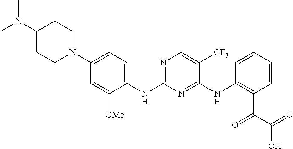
C1(N(C)C)CCN(C2=CC=C(NC3=NC=C([CF3])C(NC4=C(C(=O)C(=O)O)C=CC=C4)=N3)C([OMe])=C2)CC1
